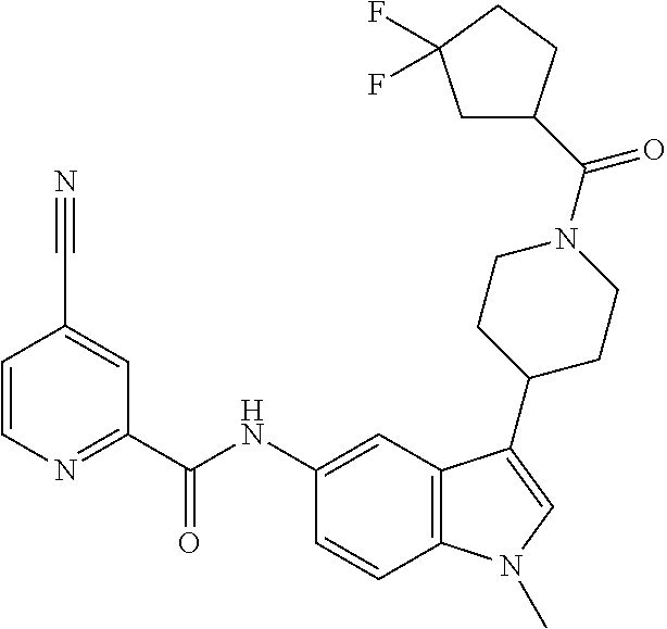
C1=CN=C(C(NC2=CC3=C(C=C2)N(C)C=C3C2CCN(C(C3CC(F)(F)CC3)=O)CC2)=O)C=C1C#N
